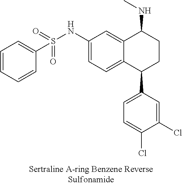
C12=CC(NS(=O)(=O)C3=CC=CC=C3)=CC=C1C(C1=CC=C(Cl)C(Cl)=C1)CCC2NC
